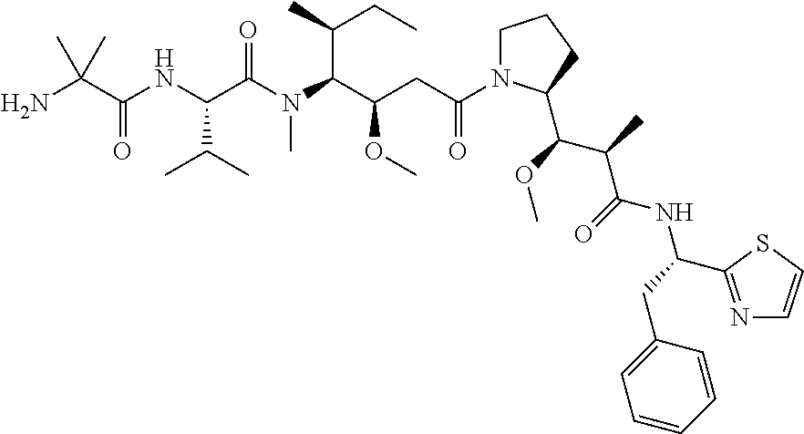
C1N(C(CC(C(N(C(C(NC(C(N)(C)C)=O)C(C)C)=O)C)C(CC)C)OC)=O)C(C(C(C(NC(C2=NC=CS2)CC2=CC=CC=C2)=O)C)OC)CC1
